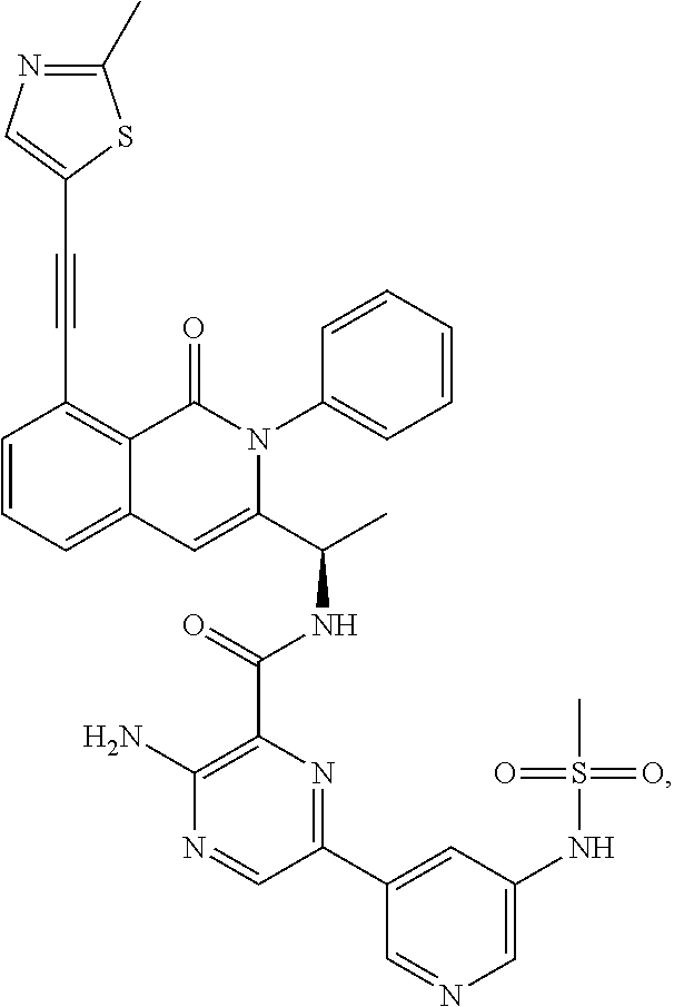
C1=CC=C2C(=C1C#CC1=CN=C(C)S1)C(=O)N(C1=CC=CC=C1)C(C(C)NC(=O)C1=C(N)N=CC(C3=CC(NS(C)(=O)=O)=CN=C3)=N1)=C2
